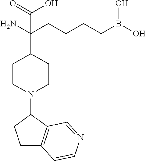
C1(N2CCC(C(CCCCB(O)O)(N)C(=O)O)CC2)CCC2=C1C=NC=C2
